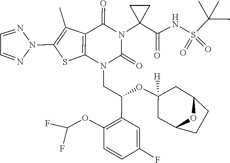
O(C(F)F)C1=C(C(CN2C(=O)N(C3(C(=O)NS(C(C)(C)C)(=O)=O)CC3)C(=O)C3=C2SC(N2N=CC=N2)=C3C)OC2([H])CC3CCC(C2)O3)C=C(F)C=C1
